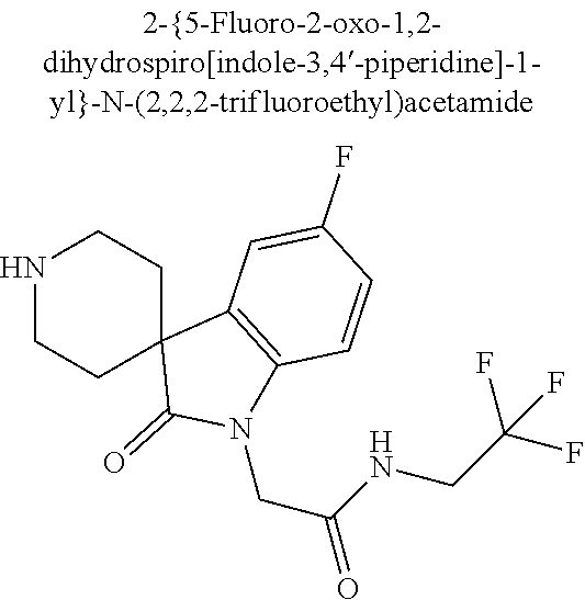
N1CCC2(CC1)C(=O)N(CC(NCC(F)(F)F)=O)C1=C2C=C(F)C=C1
